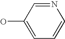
C1=C(O)C=NC=C1
